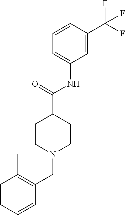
C1=CC(C(F)(F)F)=CC(NC(C2CCN(CC3=C(C)C=CC=C3)CC2)=O)=C1
